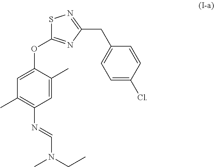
C1=C(OC2=NC(CC3=CC=C(Cl)C=C3)=NS2)C(C)=CC(N=CN(CC)C)=C1C
